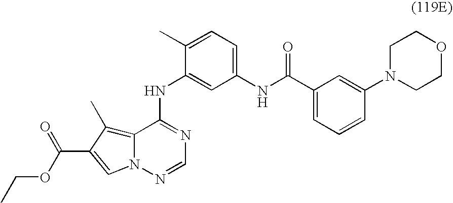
CCOC(=O)C1=CN2C(=C1C)C(NC1=CC(NC(C3=CC=CC(N4CCOCC4)=C3)=O)=CC=C1C)=NC=N2
